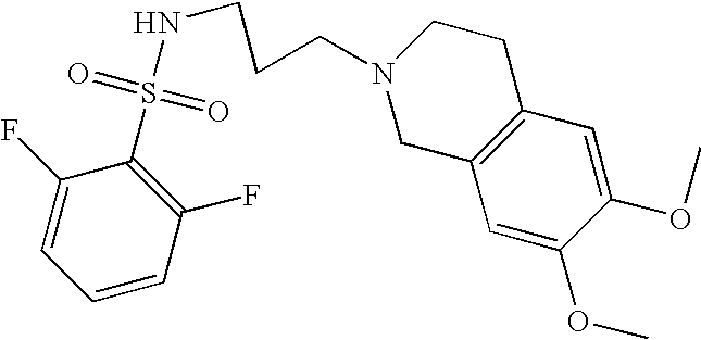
C1(S(=O)(=O)NCCCN2CC3=C(CC2)C=C(OC)C(OC)=C3)=C(F)C=CC=C1F
